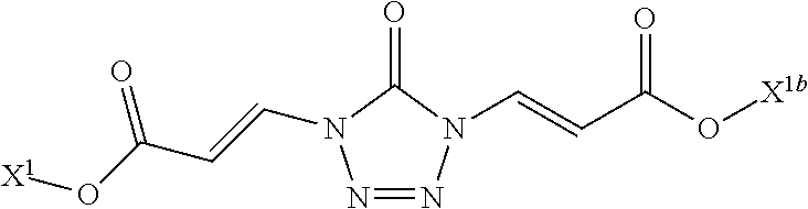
C(=CC(O[X1b])=O)N1N=NN(C=CC(O[X1])=O)C1=O
